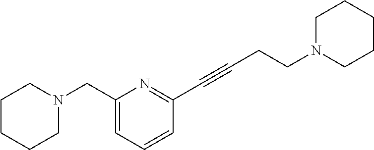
C1CCCN(CC2=CC=CC(C#CCCN3CCCCC3)=N2)C1
